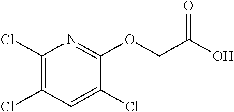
C1(Cl)=C(Cl)C=C(Cl)C(OCC(O)=O)=N1
